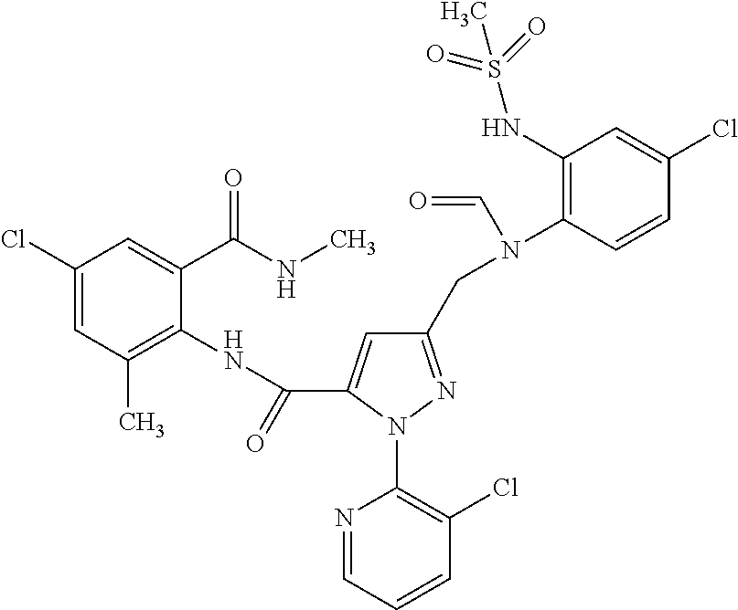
C1(CN(C2=C(NS(C)(=O)=O)C=C(Cl)C=C2)C=O)=NN(C2=C(Cl)C=CC=N2)C(C(=O)NC2=C(C)C=C(Cl)C=C2C(NC)=O)=C1
